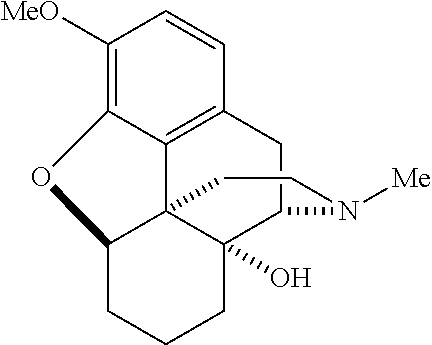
C1([MeO])=C2C3=C(C=C1)CC1C4(O)C3(C(CCC4)O2)CCN1[Me]
